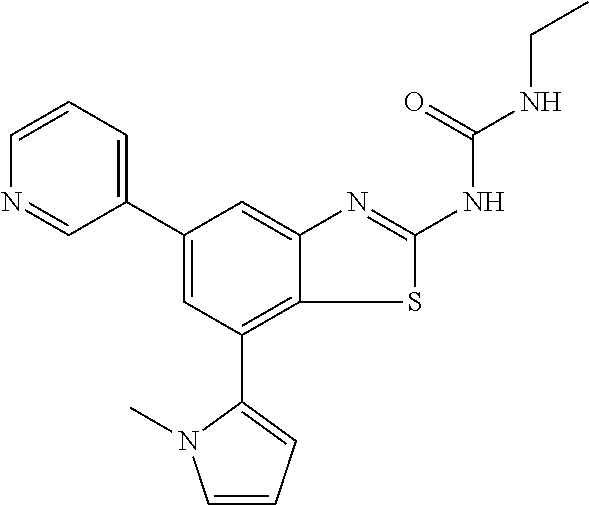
C1(C2=CC=CN=C2)=CC(C2=CC=CN2C)=C2C(=C1)N=C(NC(NCC)=O)S2
